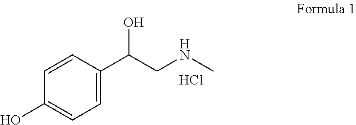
C1=CC(O)=CC=C1C(CNC)O.Cl
